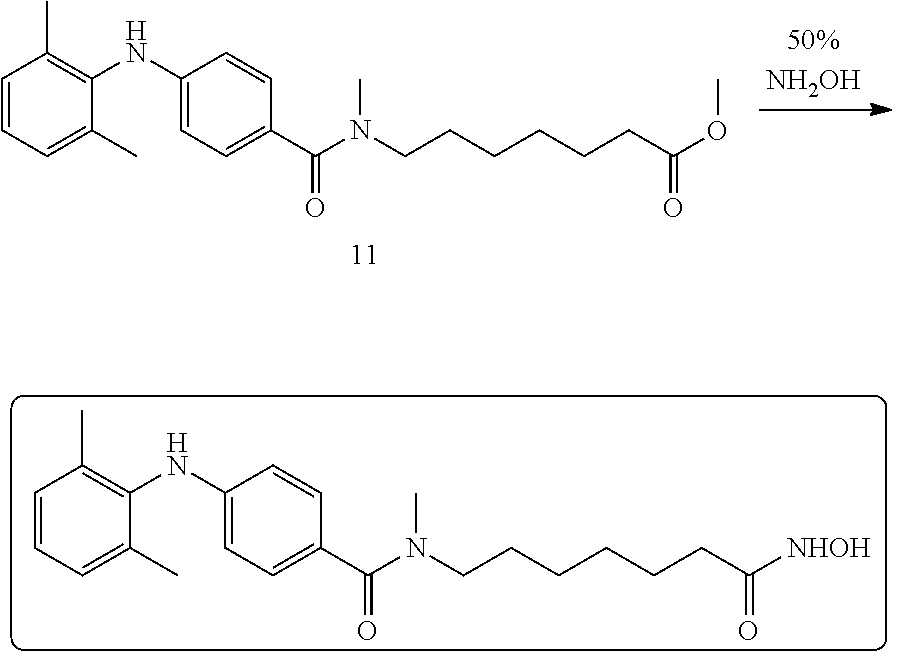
C1(NC2=C(C)C=CC=C2C)=CC=C(C(N(CCCCCCC(OC)=O)C)=O)C=C1.C1(NC2=C(C)C=CC=C2C)=CC=C(C(N(CCCCCCC([NHOH])=O)C)=O)C=C1
